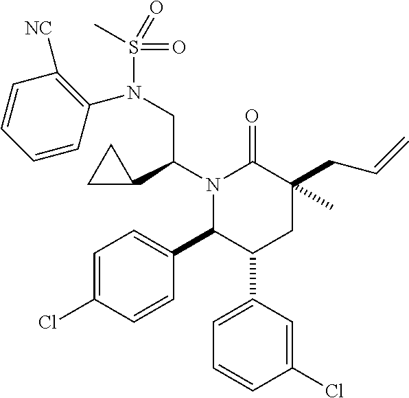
C1=C(C2CC(C)(CC=C)C(=O)N(C(CN(S(=O)(=O)C)C3=C([NC])C=CC=C3)C3CC3)C2C2=CC=C(Cl)C=C2)C=C(Cl)C=C1
